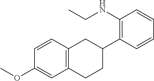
N(C1=C(C2CC3=C(CC2)C=C(OC)C=C3)C=CC=C1)CC
